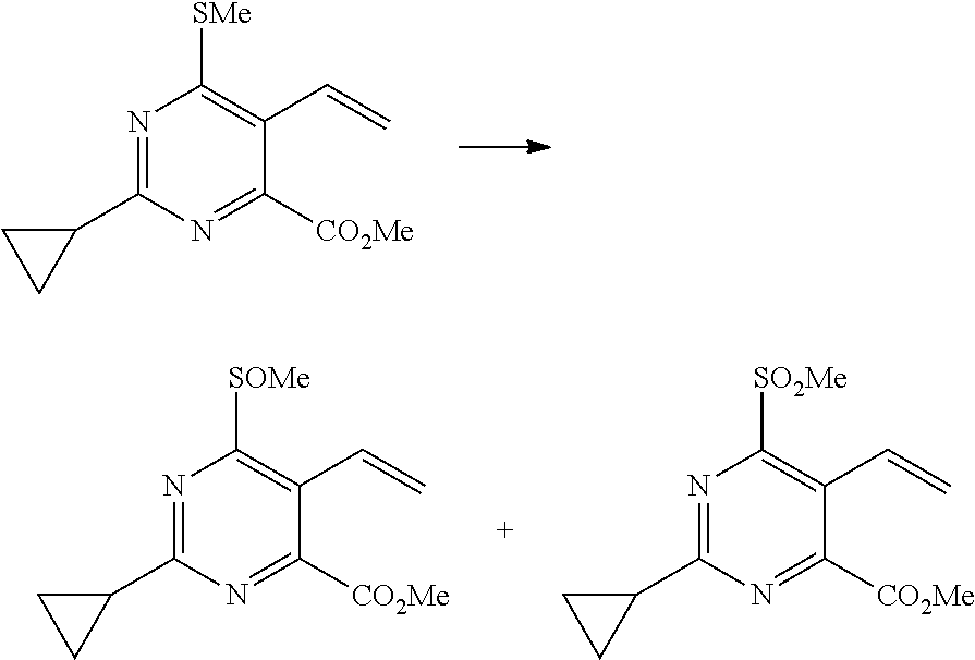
C1(C2=NC([SMe])=C(C=C)C([CO2Me])=N2)CC1.C1(C2=NC([SOMe])=C(C=C)C([CO2Me])=N2)CC1.C1(C2=NC([SO2Me])=C(C=C)C([CO2Me])=N2)CC1
